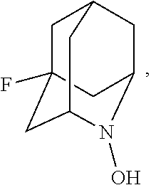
C1C2(F)CC3N(O)C(CC1C3)C2
